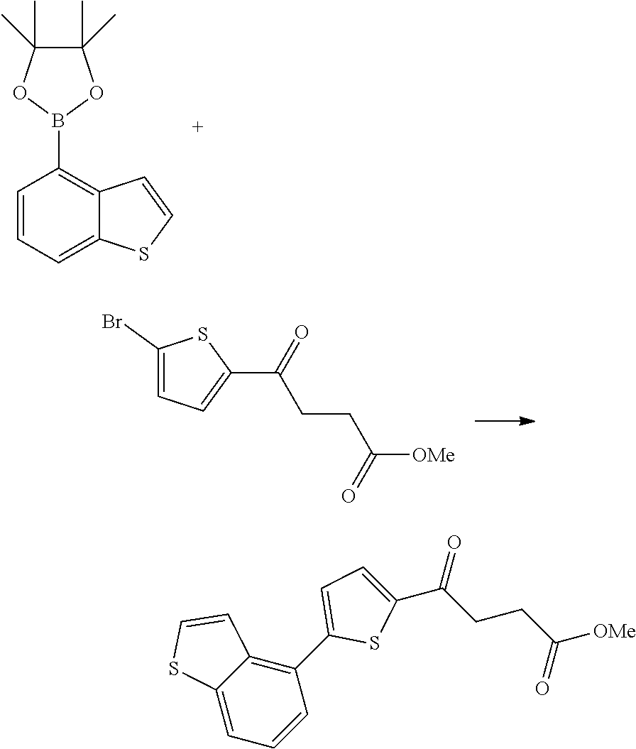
C1=CC=C2C(=C1B1OC(C)(C)C(C)(C)O1)C=CS2.C1(Br)=CC=C(C(=O)CCC([OMe])=O)S1.C1=C2C(=C(C3=CC=C(C(CCC([OMe])=O)=O)S3)C=C1)C=CS2
